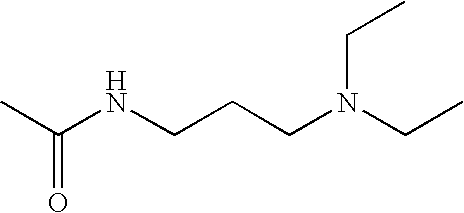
C(NCCCN(CC)CC)(C)=O
